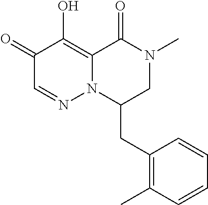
C1(=O)C=NN2C(=C1O)C(=O)N(C)CC2CC1=C(C)C=CC=C1
